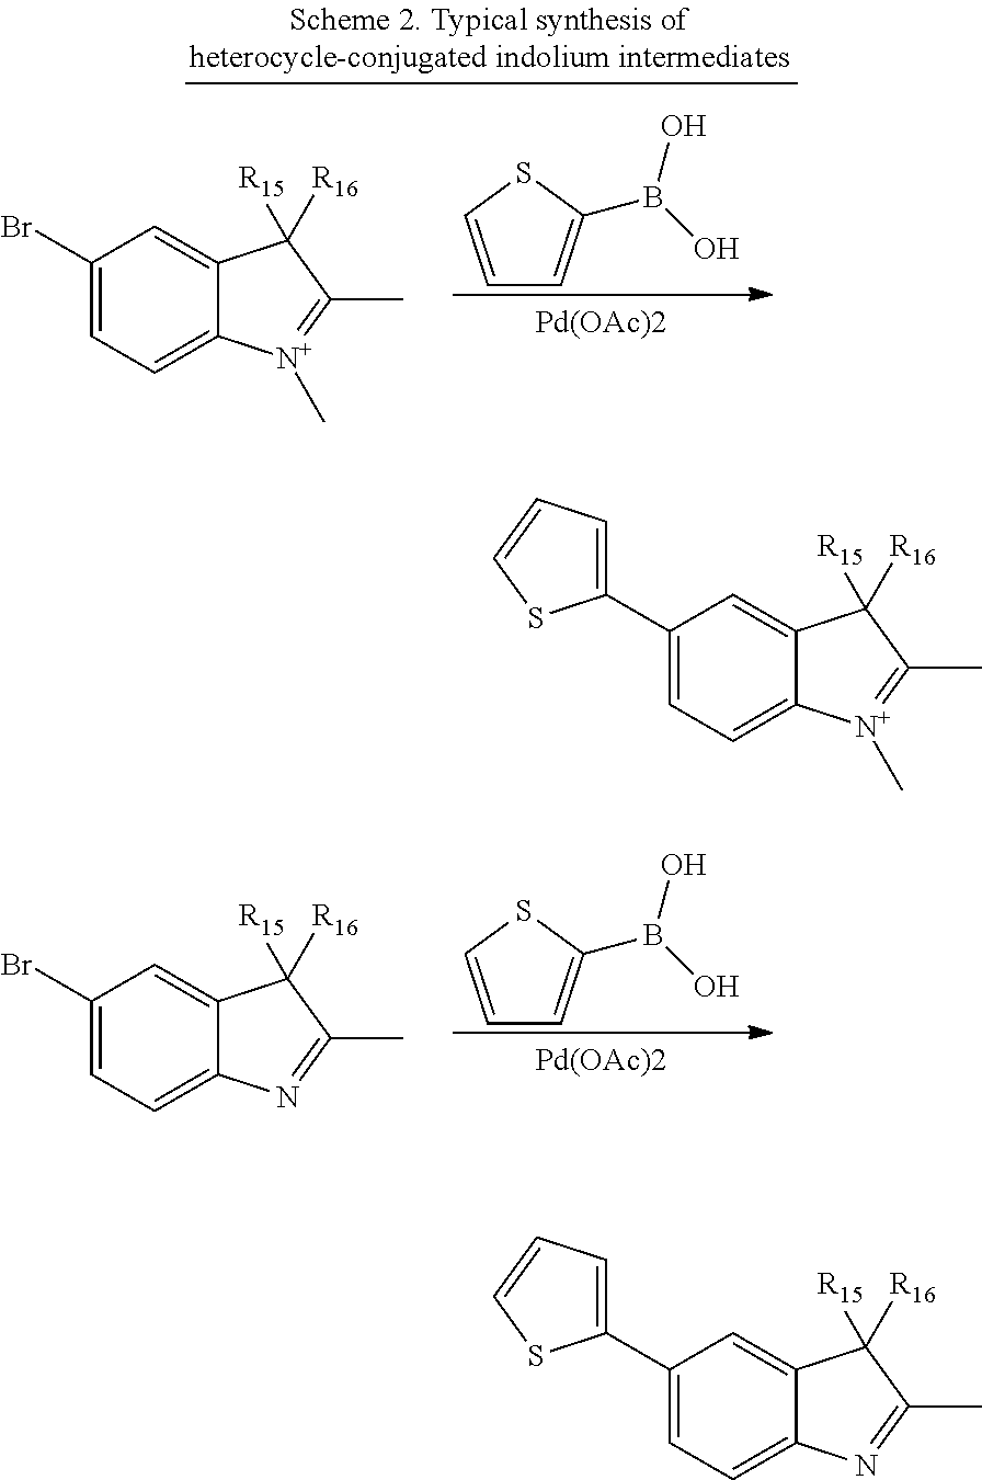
C1(Br)=CC=C2C(=C1)C([R15])([R16])C(C)=N2.C1=CSC(B(O)O)=C1.[Pd(OAc)2].C1(Br)=CC=C2C(=C1)C([R15])([R16])C(C)=[N+]2C.C1=CSC(B(O)O)=C1.[Pd(OAc)2].C1(C2=CC=CS2)=CC=C2C(=C1)C([R15])([R16])C(C)=[N+]2C.C1(C2=CC=CS2)=CC=C2C(=C1)C([R15])([R16])C(C)=N2
